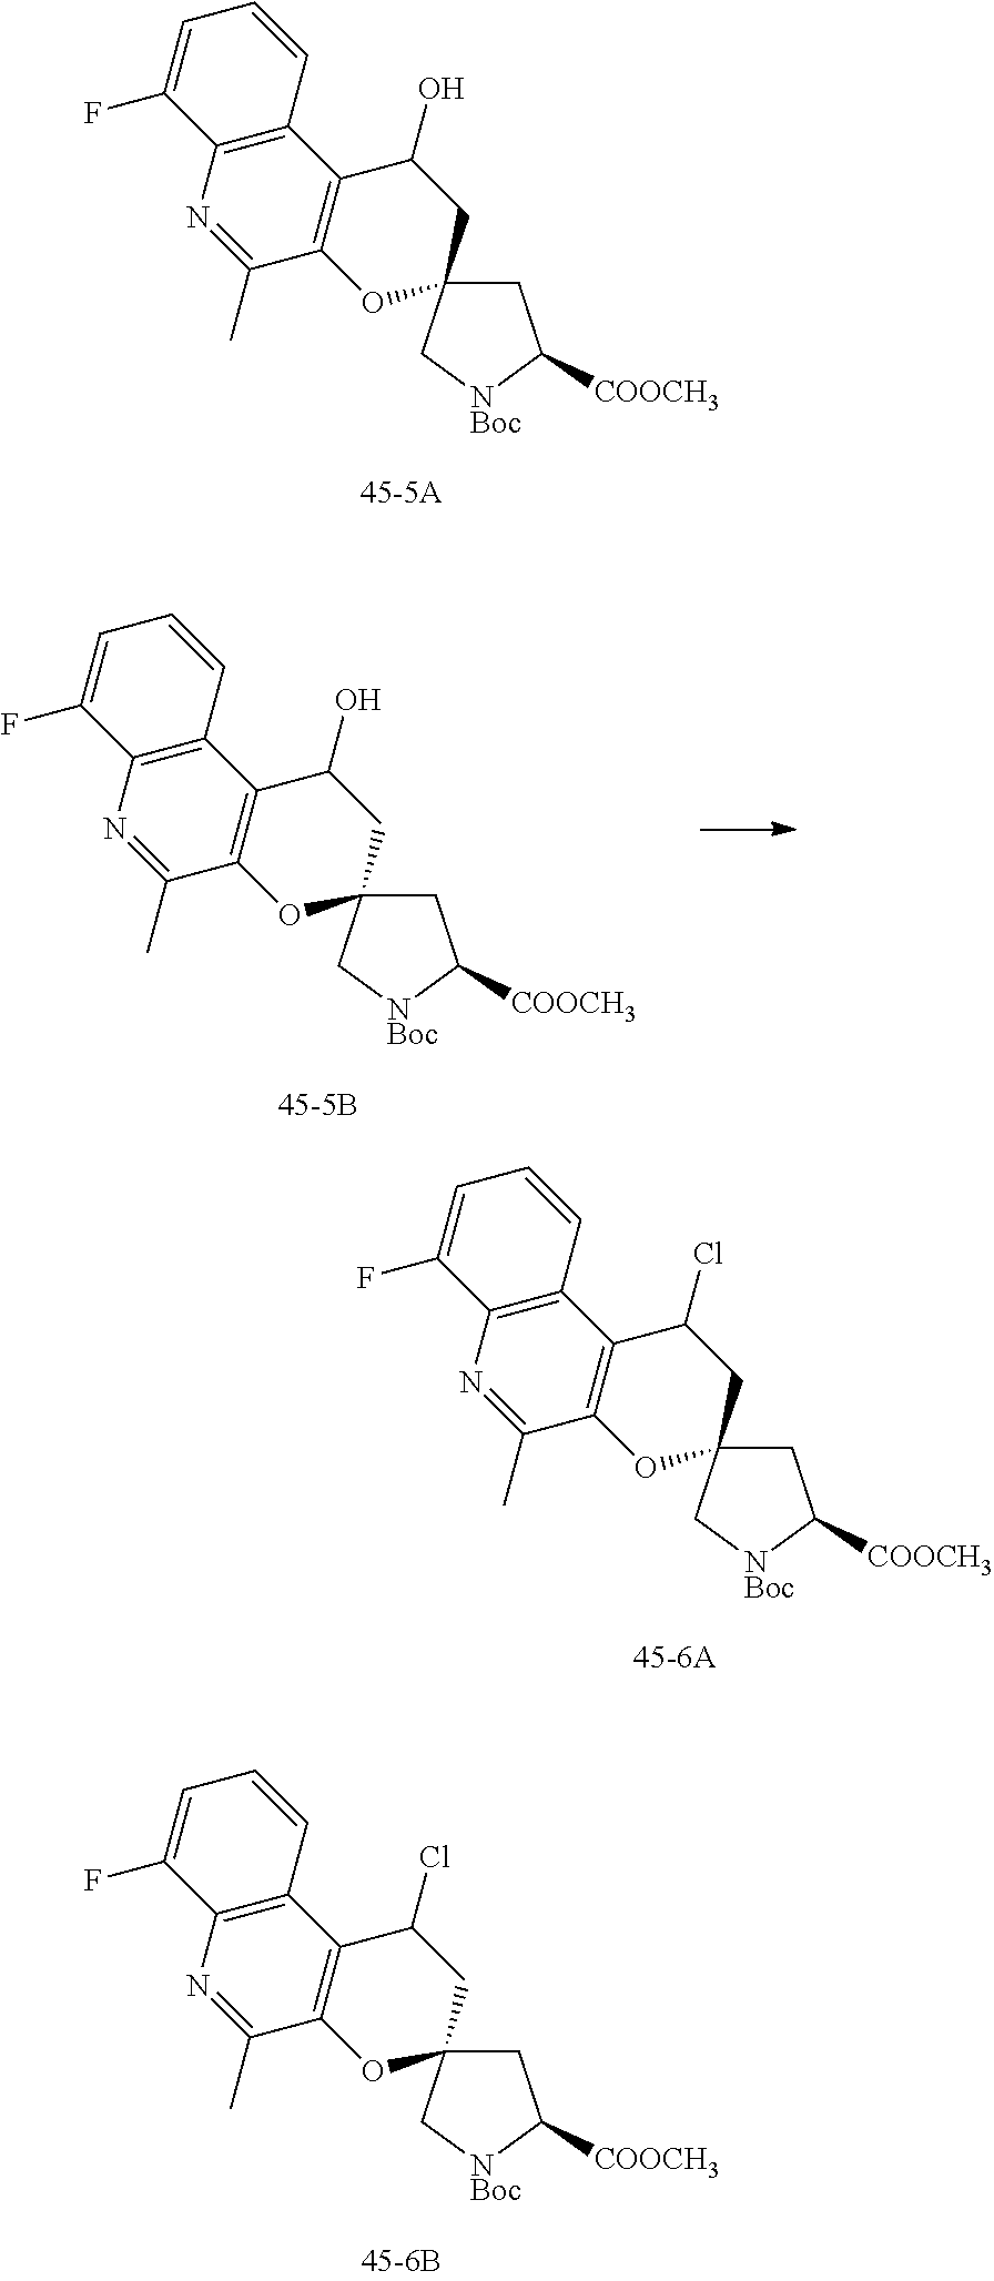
C1C2(C[NBoc]C1[COOCH3])CC(O)C1=C(O2)C(C)=NC2=C1C=CC=C2F.C1C2(C[NBoc]C1[COOCH3])CC(O)C1=C(O2)C(C)=NC2=C1C=CC=C2F.C1C2(C[NBoc]C1[COOCH3])CC(Cl)C1=C(O2)C(C)=NC2=C1C=CC=C2F.C1C2(C[NBoc]C1[COOCH3])CC(Cl)C1=C(O2)C(C)=NC2=C1C=CC=C2F
